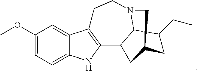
C1(OC)=CC=C2C(=C1)C1=C(N2)C2C3N(CC1)CC(C2)CC3CC
